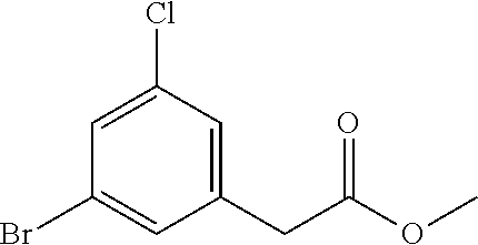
C1=C(Cl)C=C(CC(OC)=O)C=C1Br
